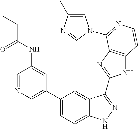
C1(C2=CN=CC(NC(=O)CC)=C2)=CC=C2C(=C1)C(C1=NC3=C(N1)C=CN=C3N1C=C(C)N=C1)=NN2
